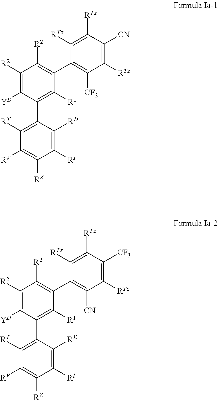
C1(C2=C([R1])C(C3=C([CF3])C([RTz])=C([CN])C([RTz])=C3[RTz])=C([R2])C([R2])=C2[YD])=C([RT])C([RV])=C([RZ])C([RI])=C1[RD].C1(C2=C([R1])C(C3=C([CN])C([RTz])=C([CF3])C([RTz])=C3[RTz])=C([R2])C([R2])=C2[YD])=C([RT])C([RV])=C([RZ])C([RI])=C1[RD]
